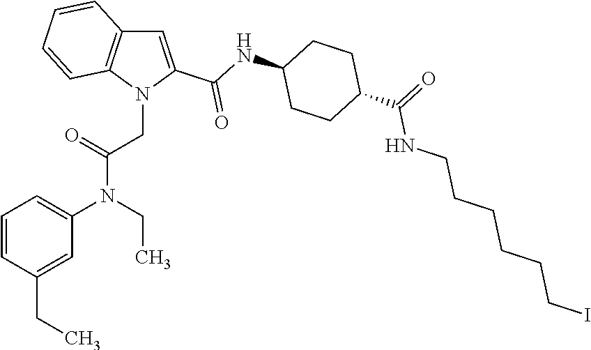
C1(CC)=CC(N(CC)C(=O)CN2C(C(=O)NC3CCC(C(=O)NCCCCCCI)CC3)=CC3=C2C=CC=C3)=CC=C1
